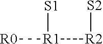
[R1]([R0])([R2][S2])[S1]
